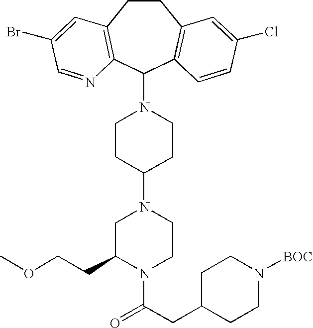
C1CC(N2CC(CCOC)N(C(CC3CCN([BOC])CC3)=O)CC2)CCN1C1C2=C(CCC3=C1C=CC(Cl)=C3)C=C(Br)C=N2
